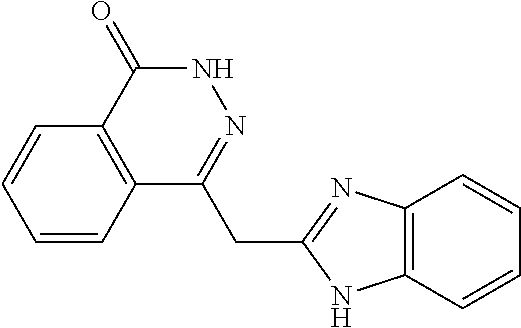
C(C1=NC2=C(N1)C=CC=C2)C1=NNC(=O)C2=C1C=CC=C2
